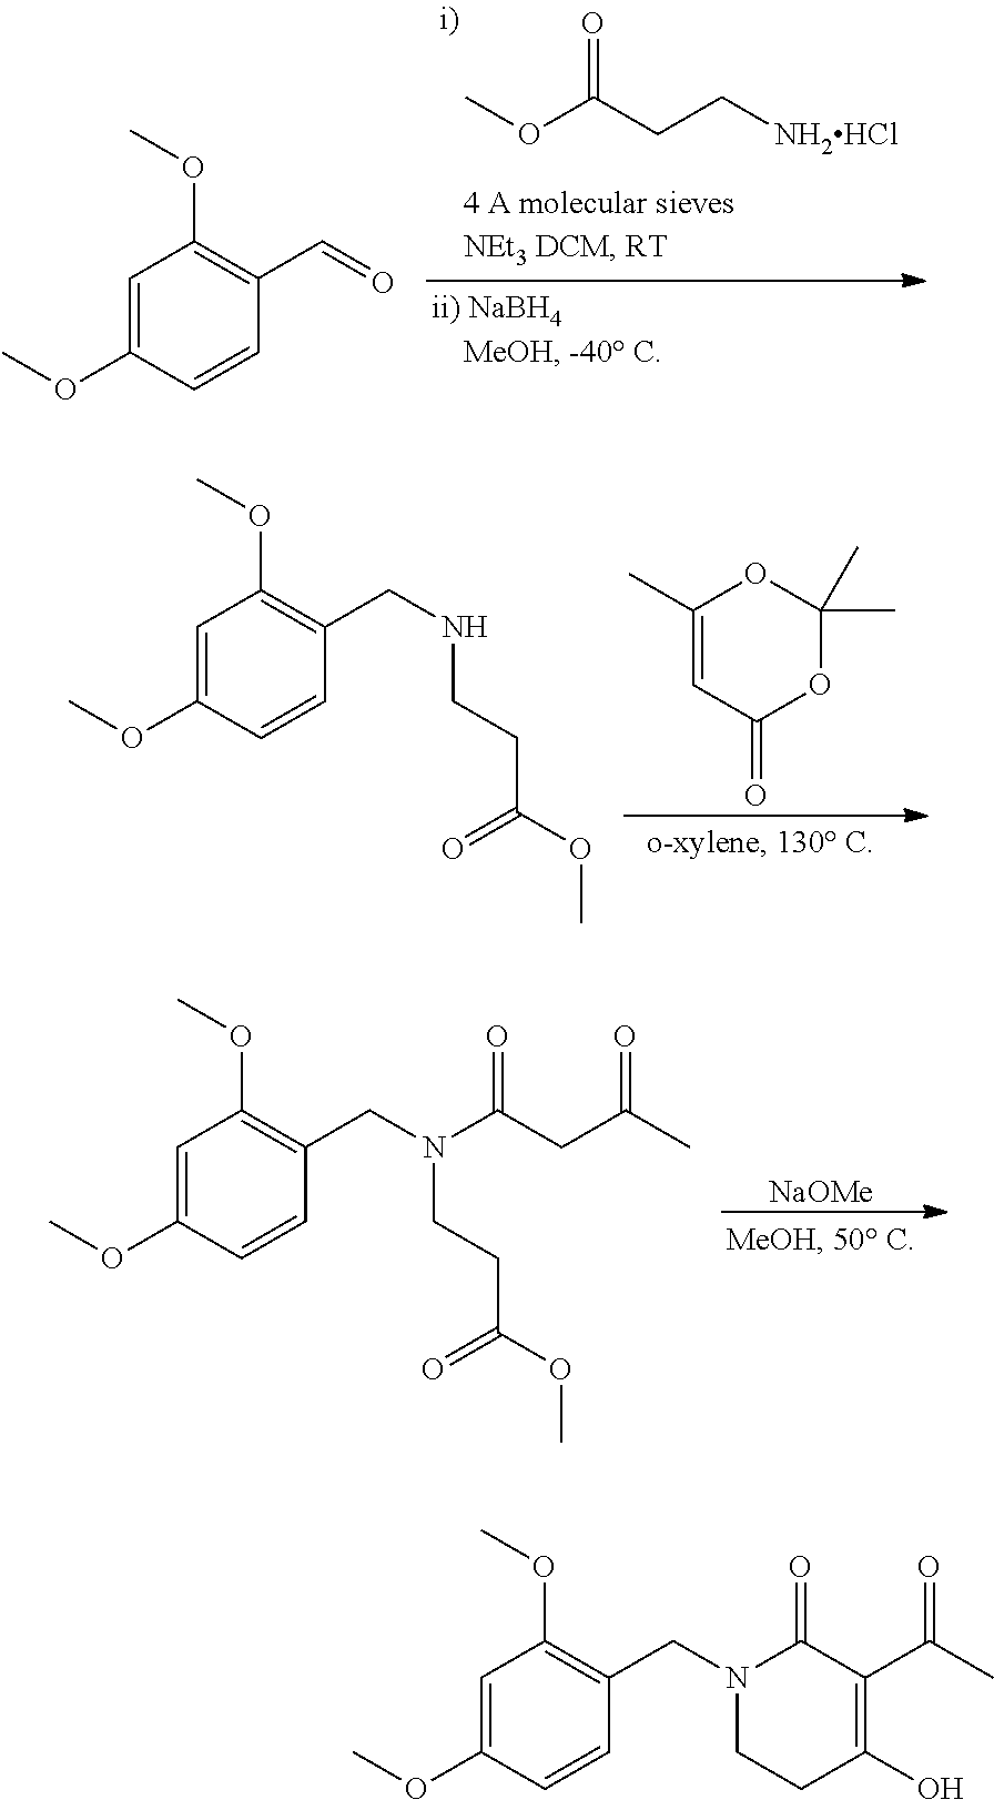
COC(CC[NH2HCl])=O.C1=C(OC)C=CC(C=O)=C1OC.C1(C)=CC(=O)OC(C)(C)O1.C1=C(OC)C=CC(CNCCC(=O)OC)=C1OC.[NaOMe].C1=C(OC)C=CC(CN(CCC(=O)OC)C(CC(C)=O)=O)=C1OC.C1=C(OC)C=CC(CN2CCC(O)=C(C(C)=O)C2=O)=C1OC
